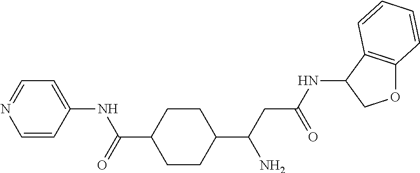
C1=CC(NC(=O)C2CCC(C(CC(NC3COC4=C3C=CC=C4)=O)N)CC2)=CC=N1
